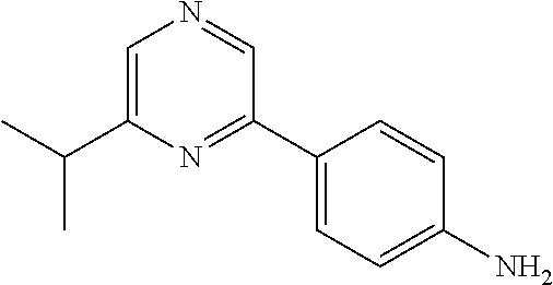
C(C)(C1=CN=CC(C2=CC=C(N)C=C2)=N1)C
